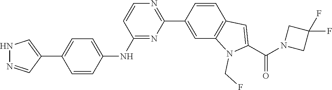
C1=CC2=C(C=C1C1=NC=CC(NC3=CC=C(C4=CNN=C4)C=C3)=N1)N(CF)C(C(N1CC(F)(F)C1)=O)=C2
